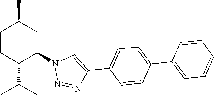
C1CC(C(C)C)C(N2N=NC(C3=CC=C(C4=CC=CC=C4)C=C3)=C2)CC1C
